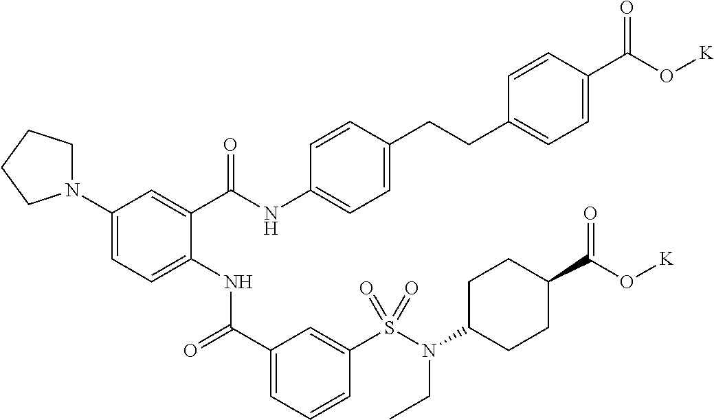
C1(N2CCCC2)=CC=C(NC(C2=CC=CC(S(N(CC)C3CCC(C(=O)O[K])CC3)(=O)=O)=C2)=O)C(C(NC2=CC=C(CCC3=CC=C(C(O[K])=O)C=C3)C=C2)=O)=C1
